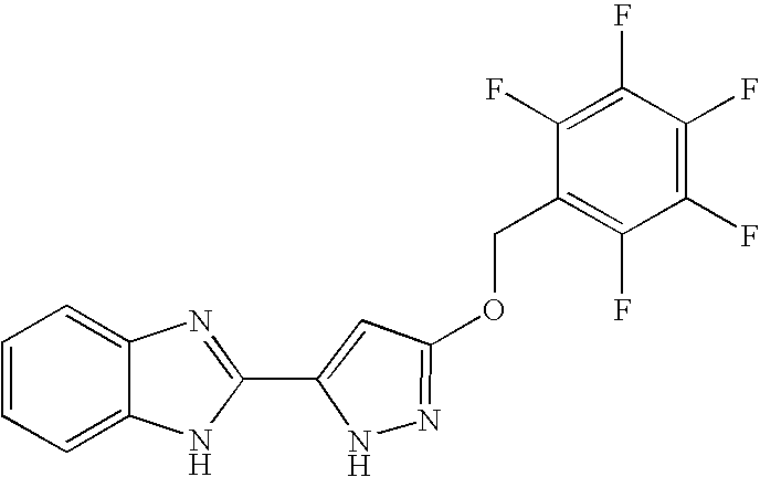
C1=C2C(=CC=C1)N=C(C1=CC(OCC3=C(F)C(F)=C(F)C(F)=C3F)=NN1)N2
